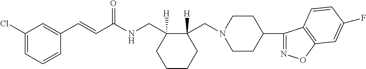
C1(C=CC(NCC2([H])C(CN3CCC(C4=NOC5=C4C=CC(F)=C5)CC3)([H])CCCC2)=O)=CC(Cl)=CC=C1
